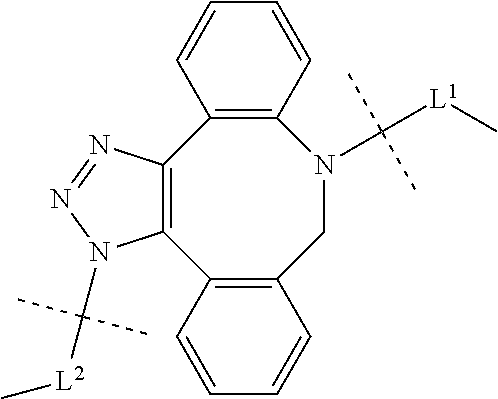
C12=C(C3=C(CN(C([L1]C)(C)C)C4=C1C=CC=C4)C=CC=C3)N(C([L2]C)(C)C)N=N2
